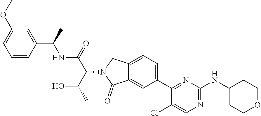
C12=CC=C(C3=NC(NC4CCOCC4)=NC=C3Cl)C=C1C(=O)N(C(C(O)C)C(NC(C1=CC(OC)=CC=C1)C)=O)C2
